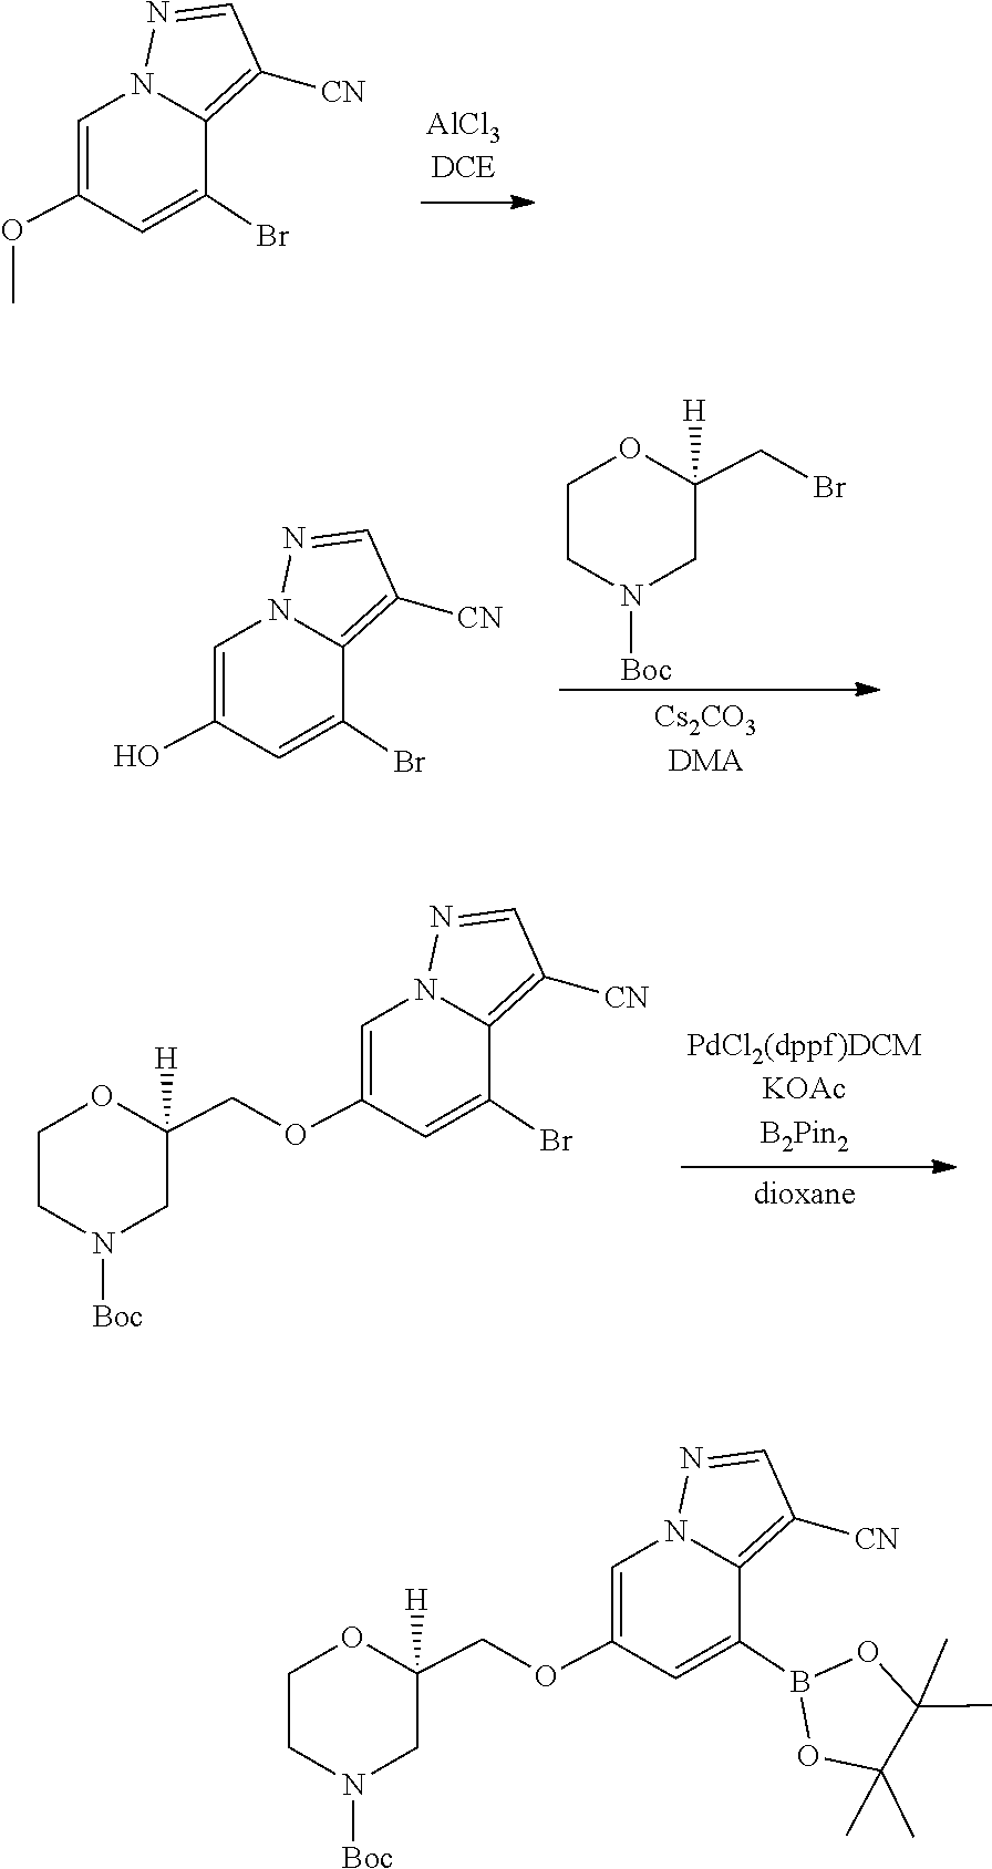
C1=C(OC)C=C(Br)C2=C([CN])C=NN12.BrCC1([H])CN([Boc])CCO1.C1=C(O)C=C(Br)C2=C([CN])C=NN12.C1(COC2=CN3C(=C([CN])C=N3)C(Br)=C2)([H])CN([Boc])CCO1.C1(COC2=CN3C(=C([CN])C=N3)C(B3OC(C)(C)C(C)(C)O3)=C2)([H])CN([Boc])CCO1
